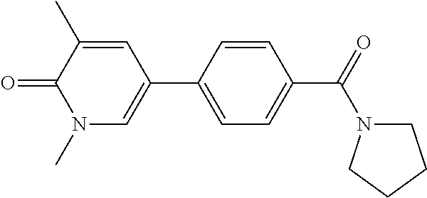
C1=C(C2=CN(C)C(=O)C(C)=C2)C=CC(C(=O)N2CCCC2)=C1
